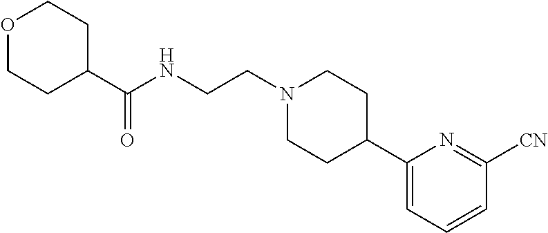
C1(C2CCN(CCNC(C3CCOCC3)=O)CC2)=CC=CC([CN])=N1
